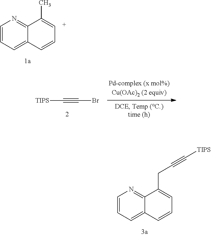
C1=CC=C2C(=N1)C(C)=CC=C2.C(#CBr)[TIPS].C1=CC=C2C(=N1)C(CC#C[TIPS])=CC=C2
